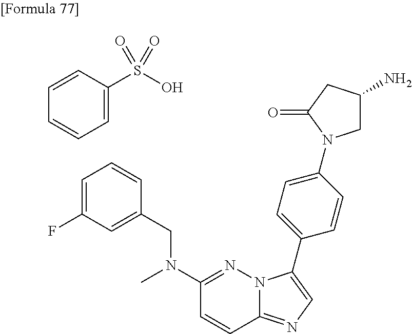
C1=CC(S(O)(=O)=O)=CC=C1.C1=C(F)C=C(CN(C)C2=NN3C(=NC=C3C3=CC=C(N4CC(N)CC4=O)C=C3)C=C2)C=C1
